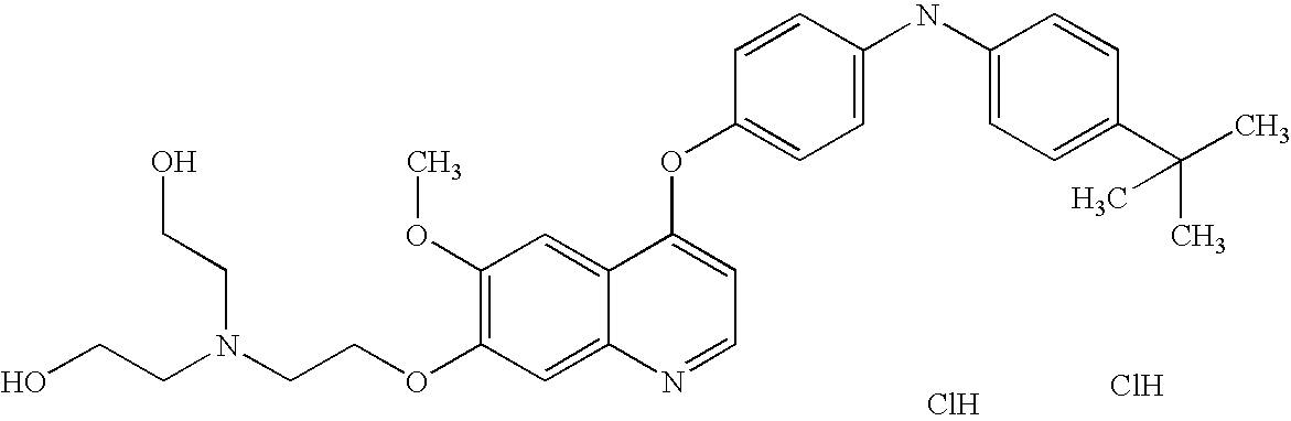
C1(OC)=C(OCCN(CCO)CCO)C=C2C(=C1)C(OC1=CC=C(NC3=CC=C(C(C)(C)C)C=C3)C=C1)=CC=N2.Cl.Cl
